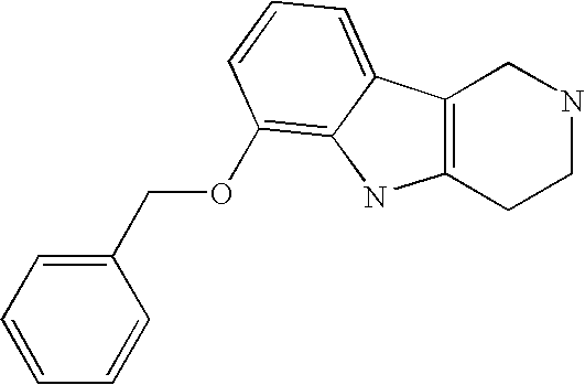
C1(COC2=C3C(=CC=C2)C2=C(CCNC2)N3)=CC=CC=C1
